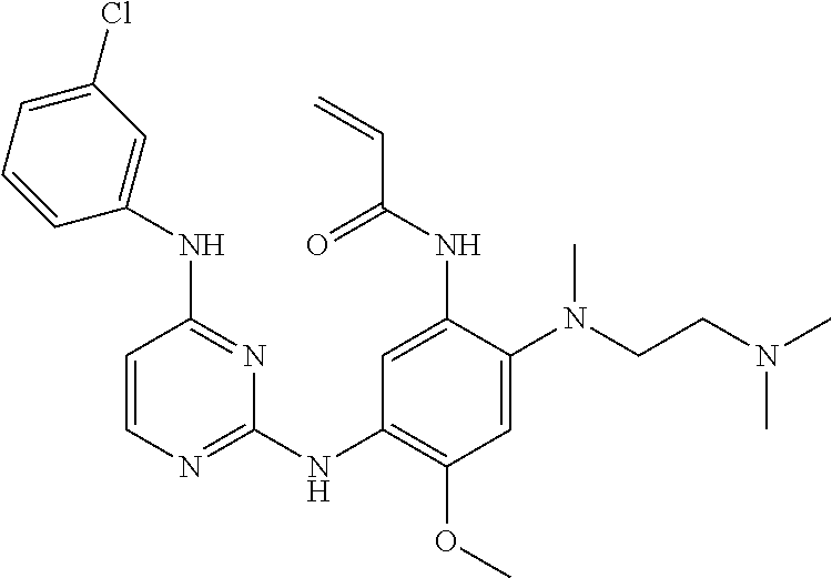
C1=CN=C(NC2=C(OC)C=C(N(CCN(C)C)C)C(NC(C=C)=O)=C2)N=C1NC1=CC(Cl)=CC=C1
